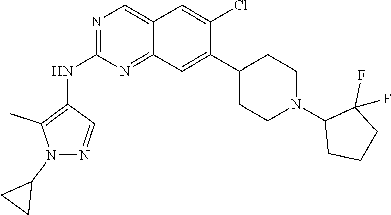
C12=CN=C(NC3=C(C)N(C4CC4)N=C3)N=C1C=C(C1CCN(C3CCCC3(F)F)CC1)C(Cl)=C2
